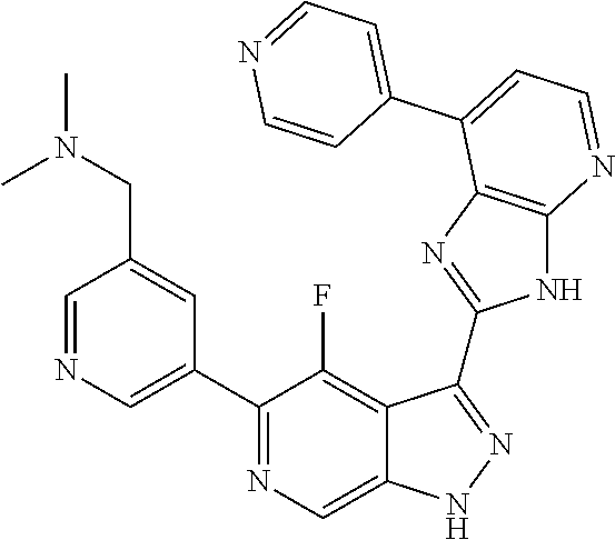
C1=NC=C(C2=NC=C3C(=C2F)C(C2=NC4=C(N2)N=CC=C4C2=CC=NC=C2)=NN3)C=C1CN(C)C
